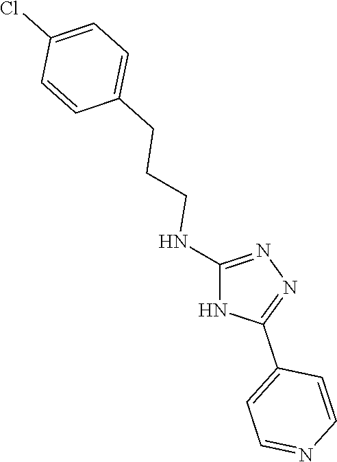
C1=C(CCCNC2=NN=C(C3=CC=NC=C3)N2)C=CC(Cl)=C1
